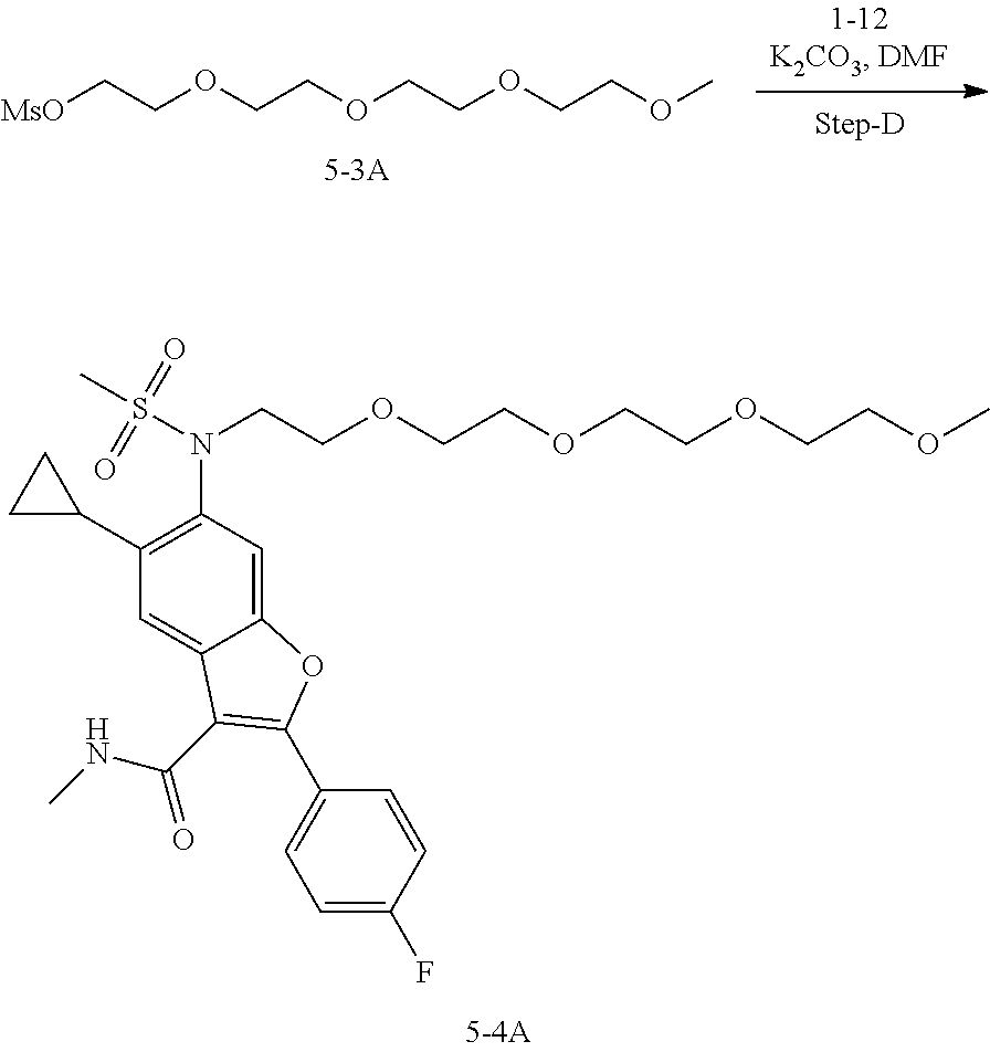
C(COCCOC)OCCOCCN(S(C)(=O)=O)C1=C(C2CC2)C=C2C(=C1)OC(C1=CC=C(F)C=C1)=C2C(=O)NC.C(COCCOC)OCCOCC[MsO]
